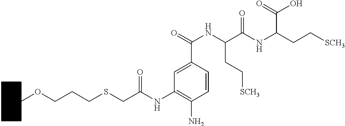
C1(NC(CSCCCOC2CCCCC2)=O)=C(N)C=CC(C(=O)NC(CC[SCH3])C(=O)NC(C(=O)O)CC[SCH3])=C1
